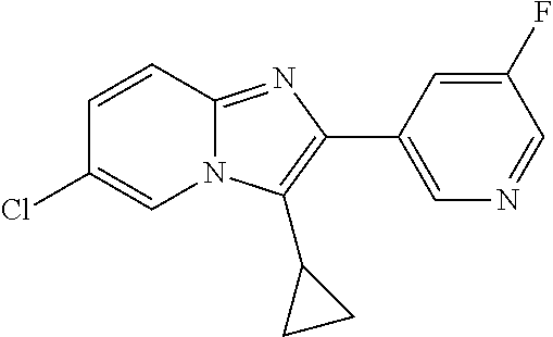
C1=CC2=NC(C3=CN=CC(F)=C3)=C(C3CC3)N2C=C1Cl
